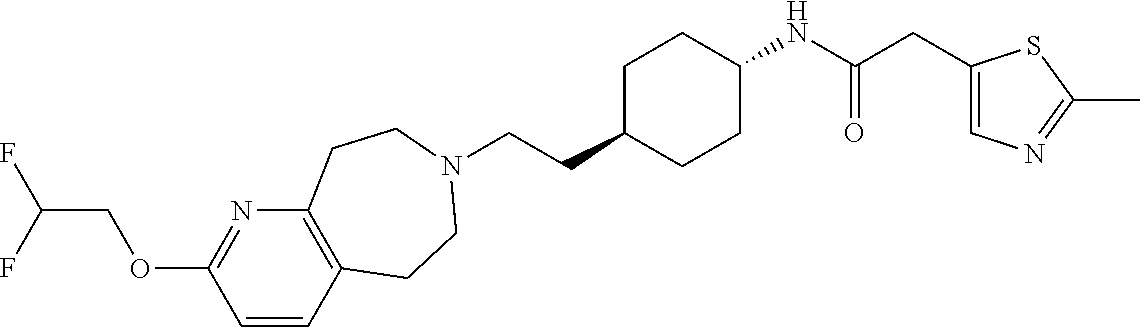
C(CC1CCC(NC(CC2=CN=C(C)S2)=O)CC1)N1CCC2=C(N=C(OCC(F)F)C=C2)CC1
